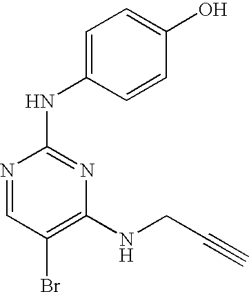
N1=CC(Br)=C(NCC#C)N=C1NC1=CC=C(O)C=C1
